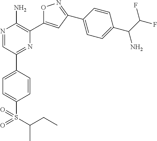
N1=CC(C2=CC=C(S(C(CC)C)(=O)=O)C=C2)=NC(C2=CC(C3=CC=C(C(N)C(F)F)C=C3)=NO2)=C1N
